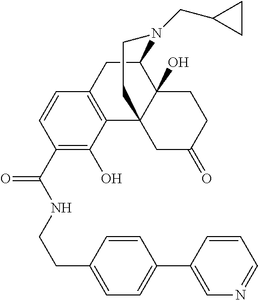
C1(C(NCCC2=CC=C(C3=CN=CC=C3)C=C2)=O)=C(O)C2=C(C=C1)CC1N(CC3CC3)CCC23CC(=O)CCC31O
